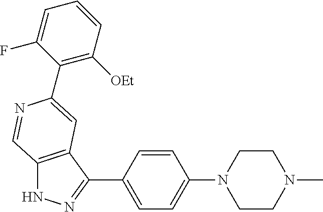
C12=C(C(C3=CC=C(N4CCN(C)CC4)C=C3)=NN1)C=C(C1=C([OEt])C=CC=C1F)N=C2
